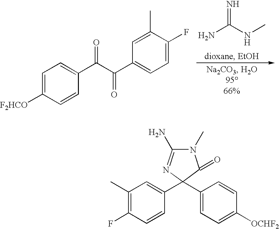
C1=C([F2HCO])C=CC(C(C(C2=CC=C(F)C(C)=C2)=O)=O)=C1.N=C(N)NC.N1(C)C(N)=NC(C2=CC(C)=C(F)C=C2)(C2=CC=C([OCHF2])C=C2)C1=O
